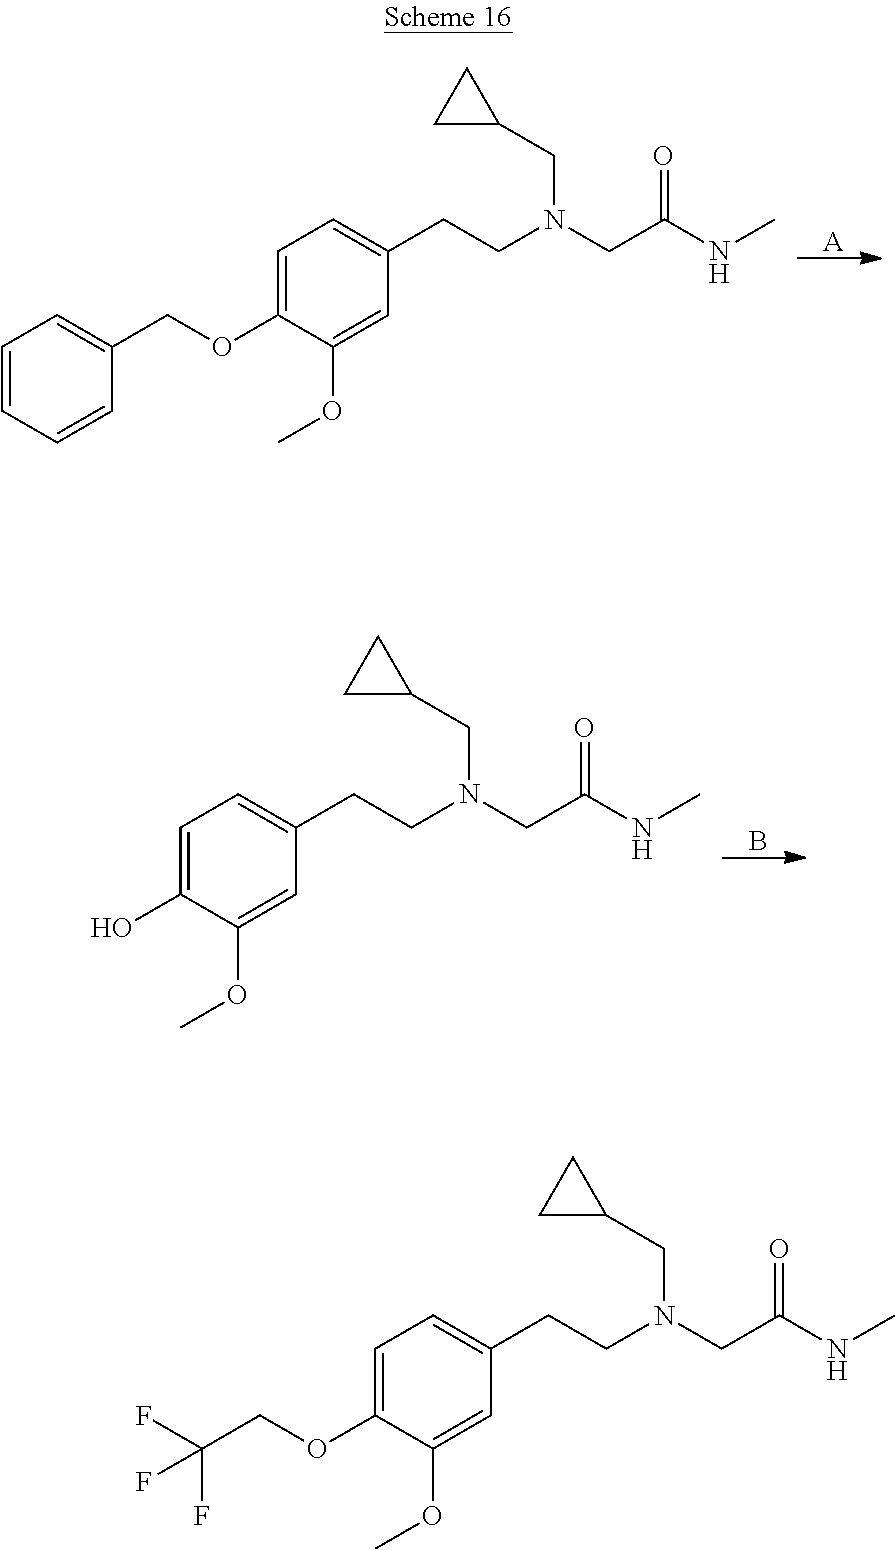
[A].C1=C(OCC2=CC=CC=C2)C(OC)=CC(CCN(CC(NC)=O)CC2CC2)=C1.B.C1=C(O)C(OC)=CC(CCN(CC(NC)=O)CC2CC2)=C1.C1=C(OCC(F)(F)F)C(OC)=CC(CCN(CC(NC)=O)CC2CC2)=C1
